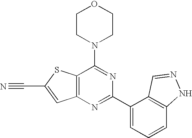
C1CN(C2=NC(C3=CC=CC4=C3C=NN4)=NC3=C2SC(C#N)=C3)CCO1
